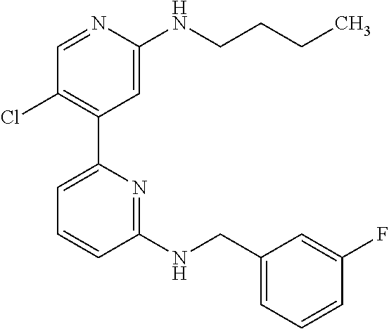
C1=NC(NCCCC)=CC(C2=CC=CC(NCC3=CC=CC(F)=C3)=N2)=C1Cl
